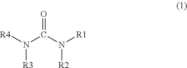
[R4]N(C(N([R1])[R2])=O)[R3]
